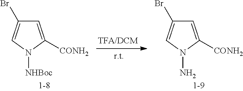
C1=C([CONH2])N([NHBoc])C=C1Br.C1=C([CONH2])N(N)C=C1Br
